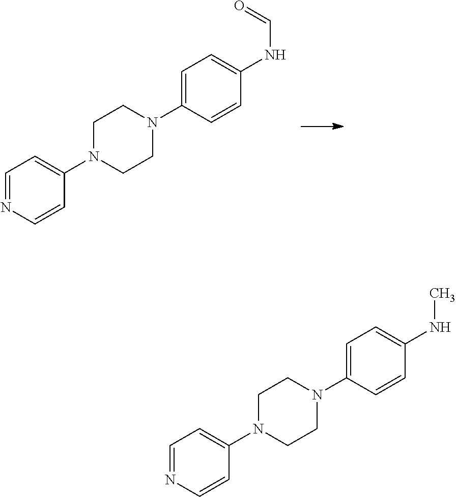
N1=CC=C(N2CCN(C3=CC=C(NC=O)C=C3)CC2)C=C1.N1=CC=C(N2CCN(C3=CC=C(NC)C=C3)CC2)C=C1
